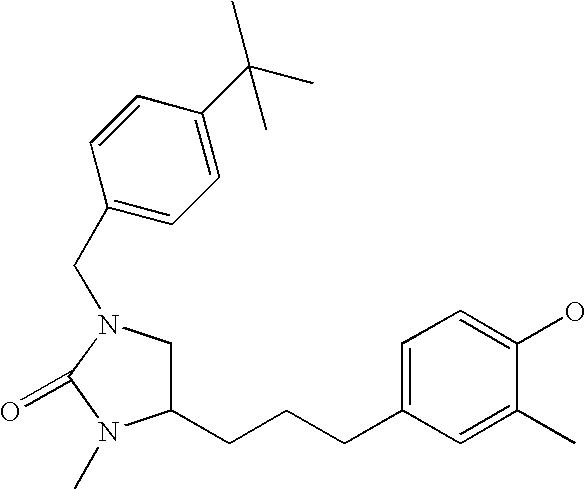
C1C(CCCC2=CC=C(O)C(C)=C2)N(C)C(=O)N1CC1=CC=C(C(C)(C)C)C=C1
